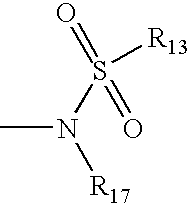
CN(S([R13])(=O)=O)[R17]
